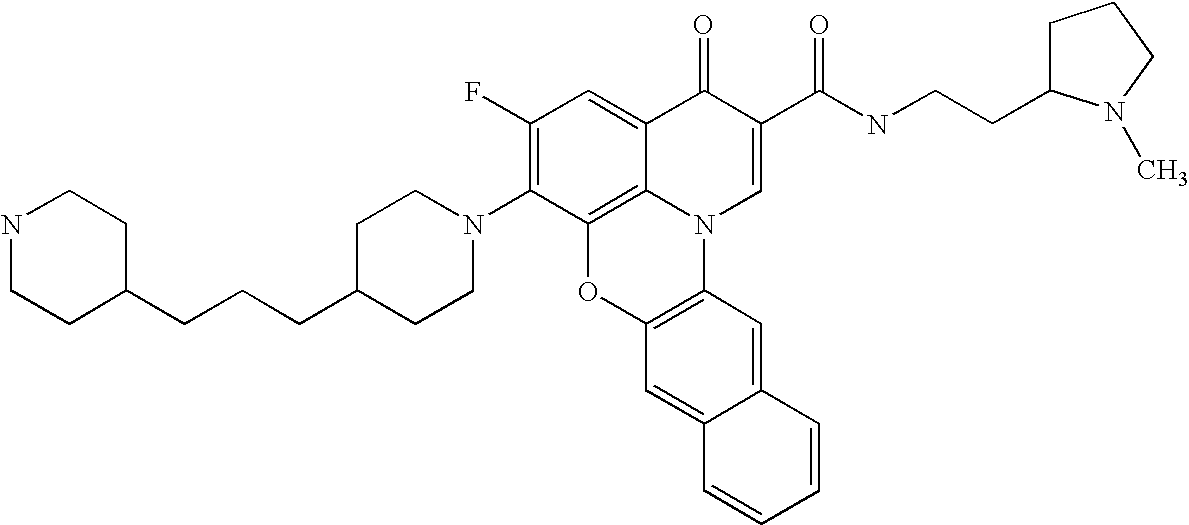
C1(F)=C(N2CCC(CCCC3CCNCC3)CC2)C2=C3C(=C1)C(=O)C(C(=O)NCCC1CCCN1C)=CN3C1=C(O2)C=C2C(=C1)C=CC=C2
